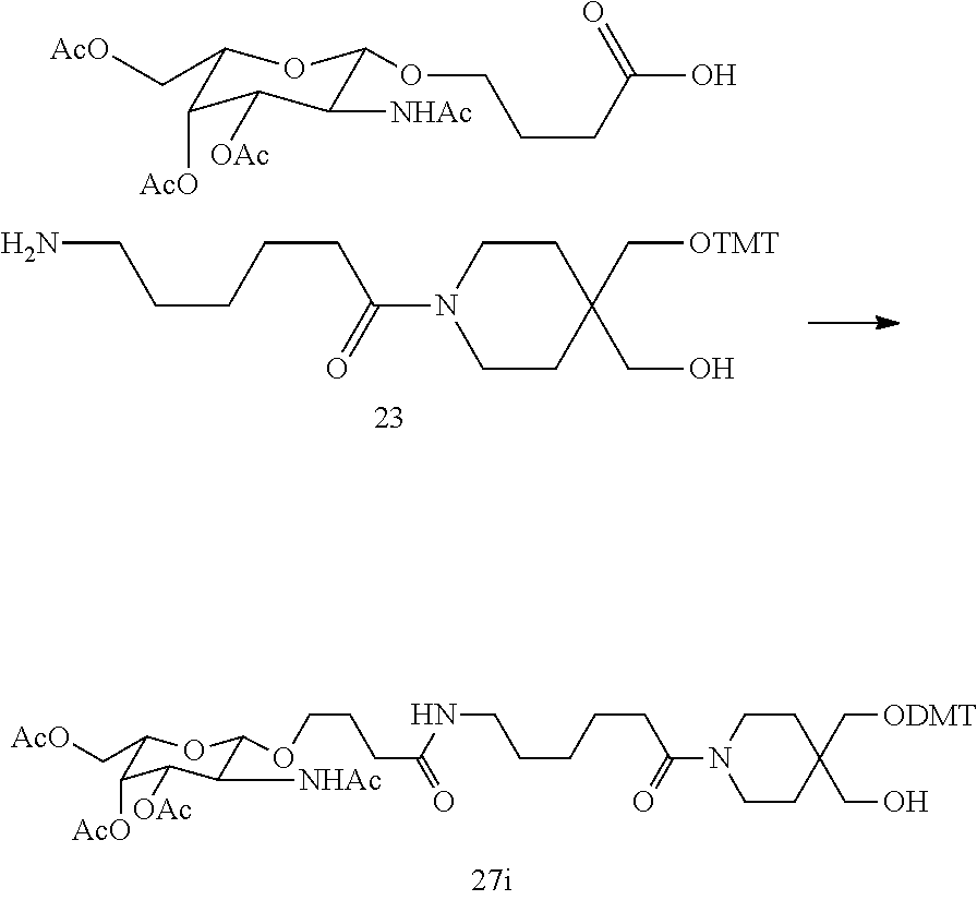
C1(C[AcO])C([AcO])C([OAc])C([NHAc])C(OCCCC(O)=O)O1.O=C(N1CCC(C[OTMT])(CO)CC1)CCCCCN.O=C(N1CCC(C[ODMT])(CO)CC1)CCCCCNC(CCCOC1C([NHAc])C([OAc])C([AcO])C(C[AcO])O1)=O
